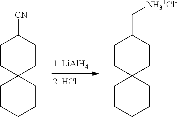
[2. HCl].C1CCCCC12CCC(C[NH3+Cl-])CC2.C1CCCCC12CCC([CN])CC2
